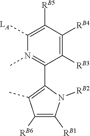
[RB6]C1=C([RB1])N([RB2])C(C2=N(C)C([LA])=C([RB5])C([RB4])=C2[RB3])=C1C
